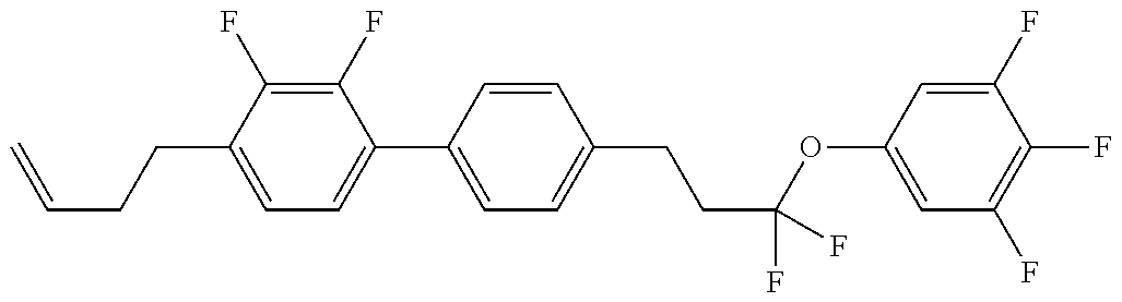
C1=C(CCC=C)C(F)=C(F)C(C2=CC=C(CCC(OC3=CC(F)=C(F)C(F)=C3)(F)F)C=C2)=C1
